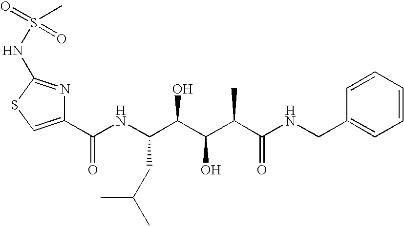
C1(C(NC(C(C(C(C(NCC2=CC=CC=C2)=O)C)O)O)CC(C)C)=O)=CSC(NS(=O)(=O)C)=N1
